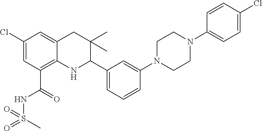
ClC1=CC(C(NS(C)(=O)=O)=O)=C2C(=C1)CC(C)(C)C(C1=CC=CC(N3CCN(C4=CC=C(Cl)C=C4)CC3)=C1)N2
